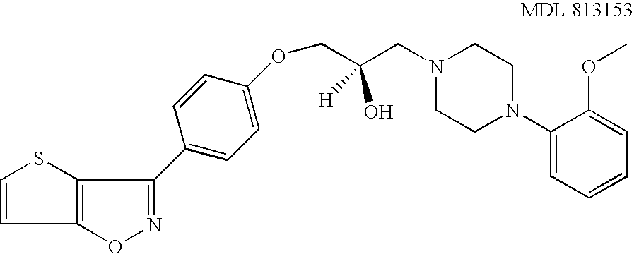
O1N=C(C2=CC=C(OCC(O)([H])CN3CCN(C4=CC=CC=C4OC)CC3)C=C2)C2=C1C=CS2
